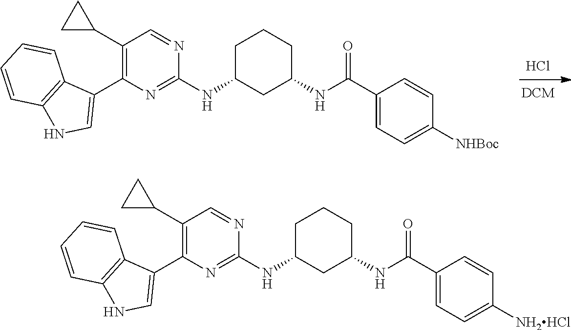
C1(C2CC2)=C(C2=CNC3=C2C=CC=C3)N=C(NC2CC(NC(C3=CC=C([NHBoc])C=C3)=O)CCC2)N=C1.Cl.C1(C2CC2)=C(C2=CNC3=C2C=CC=C3)N=C(NC2CC(NC(C3=CC=C([NH2HCl])C=C3)=O)CCC2)N=C1
